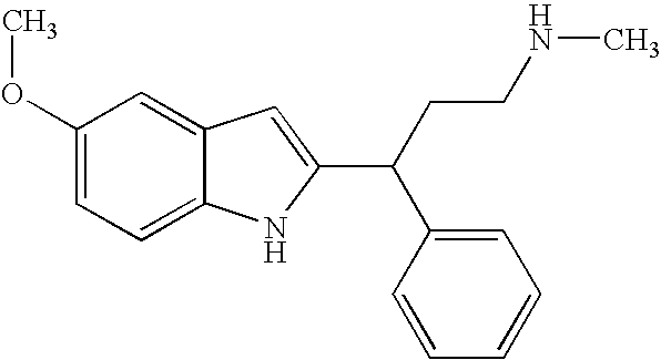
C1(OC)=CC=C2C(=C1)C=C(C(C1=CC=CC=C1)CCNC)N2
